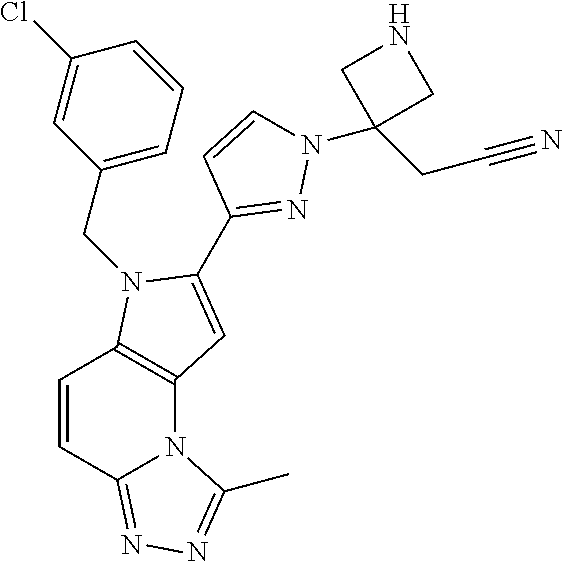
C12=C(N(CC3=CC=CC(Cl)=C3)C(C3=NN(C4(CC#N)CNC4)C=C3)=C1)C=CC1=NN=C(C)N21
